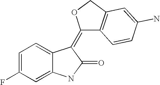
C12=CC(F)=CC=C1C(=C1C3=C(CO1)C=C(N)C=C3)C(=O)N2
